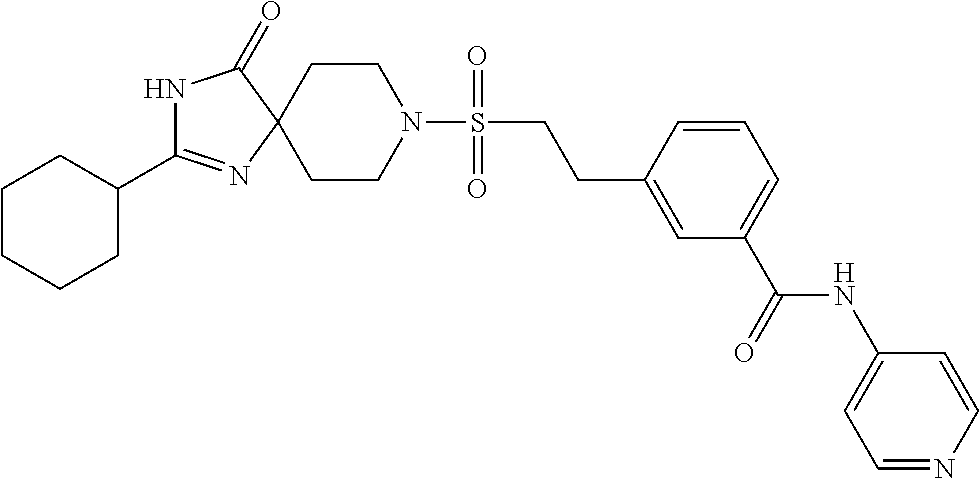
C1CN(S(CCC2=CC(C(NC3=CC=NC=C3)=O)=CC=C2)(=O)=O)CCC12N=C(C1CCCCC1)NC2=O
